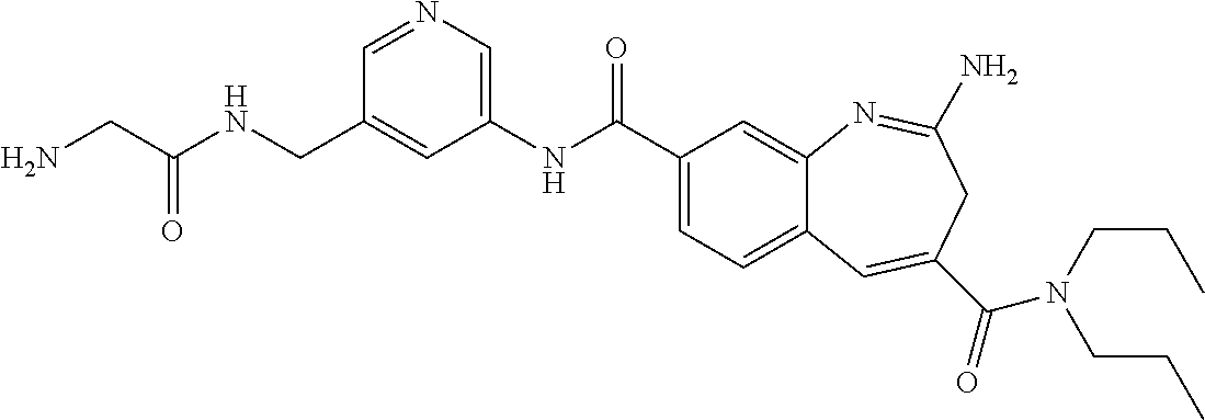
N1=CC(CNC(CN)=O)=CC(NC(C2=CC=C3C(=C2)N=C(N)CC(C(=O)N(CCC)CCC)=C3)=O)=C1
